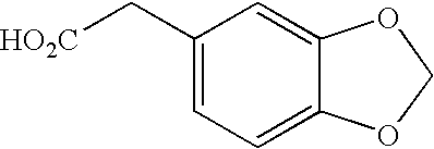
C1(C[HO2C])=CC=C2C(=C1)OCO2
